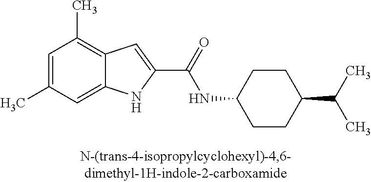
C12=CC(C)=CC(C)=C1C=C(C(=O)NC1CCC(C(C)C)CC1)N2
